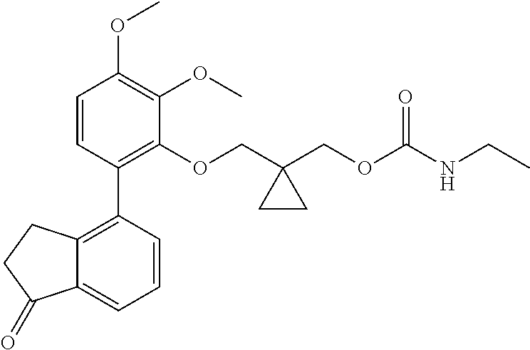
C12=C(C3=C(OCC4(COC(NCC)=O)CC4)C(OC)=C(OC)C=C3)C=CC=C1C(=O)CC2
